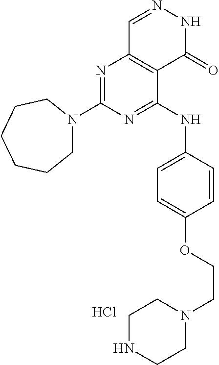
N1=C(N2CCCCCC2)N=C(NC2=CC=C(OCCN3CCNCC3)C=C2)C2=C1C=NNC2=O.Cl
